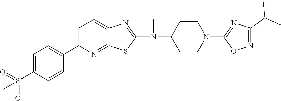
C1=C(C2=CC=C(S(=O)(=O)C)C=C2)N=C2C(=C1)N=C(N(C1CCN(C3=NC(C(C)C)=NO3)CC1)C)S2
